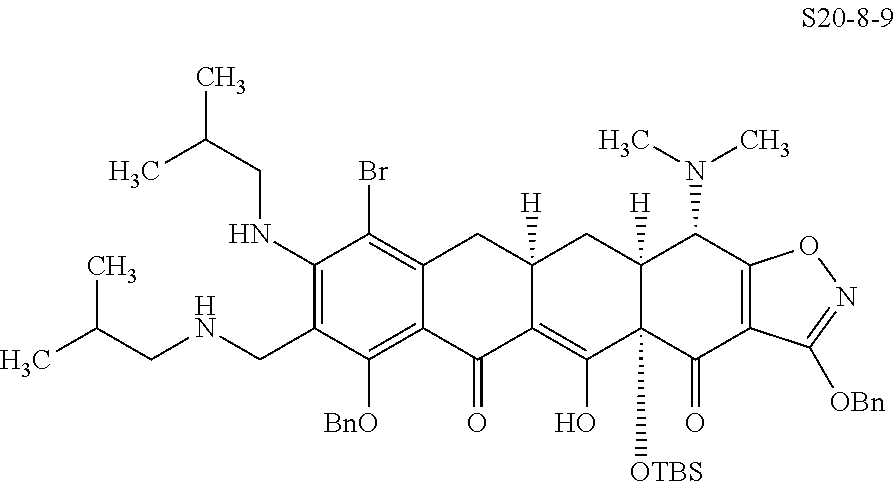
C1(NCC(C)C)=C(CNCC(C)C)C([BnO])=C2C(=C1Br)CC1([H])C(=C(O)C3([OTBS])C([H])(C1)C(N(C)C)C1=C(C3=O)C([OBn])=NO1)C2=O
